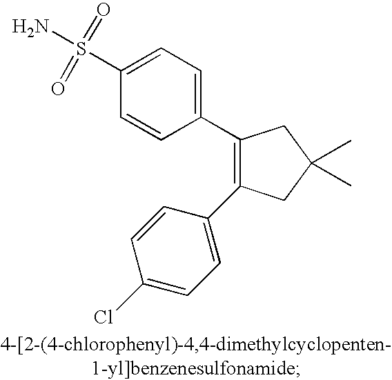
C1(S(N)(=O)=O)=CC=C(C2=C(C3=CC=C(Cl)C=C3)CC(C)(C)C2)C=C1
